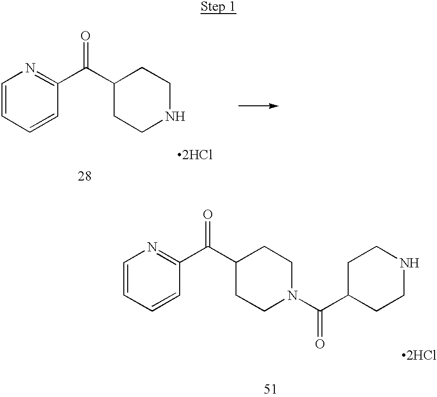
C1=CC=CC(C(C2CCNCC2)=O)=N1.[2HCl].C1=CC=CC(C(C2CCN(C(C3CCNCC3)=O)CC2)=O)=N1.[2HCl]
